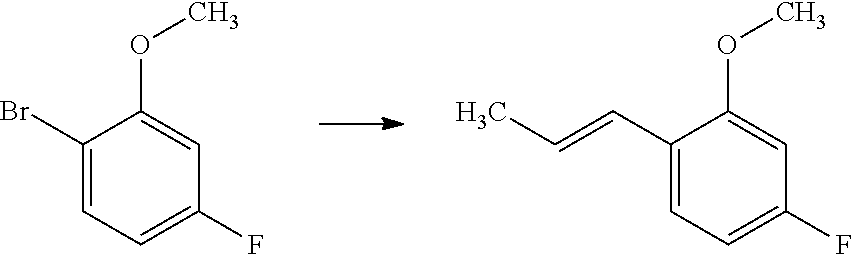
C1(Br)=CC=C(F)C=C1OC.C1(C=CC)=CC=C(F)C=C1OC
